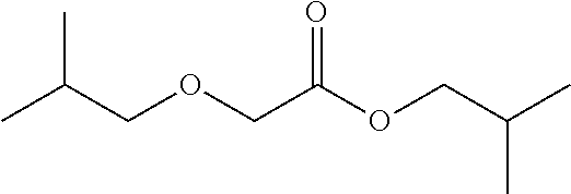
CC(COCC(OCC(C)C)=O)C
